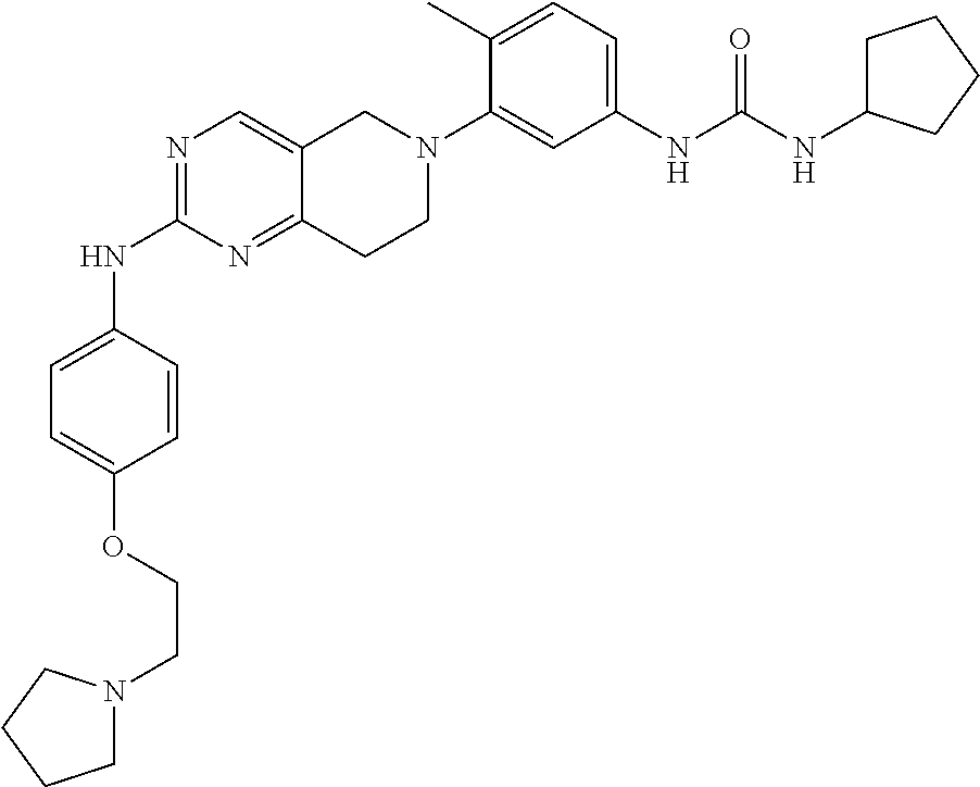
N1=C(NC2=CC=C(OCCN3CCCC3)C=C2)N=C2C(=C1)CN(C1=CC(NC(NC3CCCC3)=O)=CC=C1C)CC2
